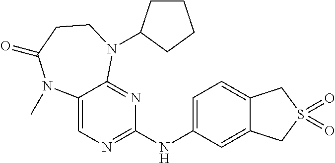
C12=CN=C(NC3=CC=C4C(=C3)CS(=O)(=O)C4)N=C1N(C1CCCC1)CCC(=O)N2C
